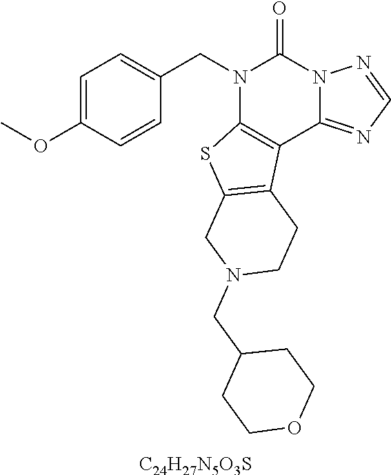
C1=C(OC)C=CC(CN2C3=C(C4=NC=NN4C2=O)C2=C(S3)CN(CC3CCOCC3)CC2)=C1.[C24H27N5O3S]
